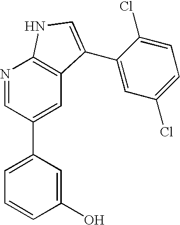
N1=CC(C2=CC=CC(O)=C2)=CC2=C1NC=C2C1=CC(Cl)=CC=C1Cl
